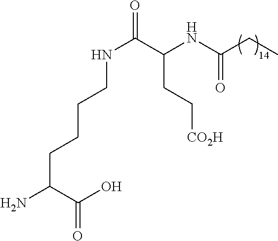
C(C(C(O)=O)N)CCCNC(=O)C(NC(=O)CC)CC[CO2H]
